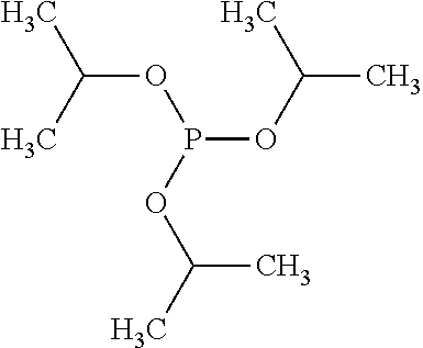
O(P(OC(C)C)OC(C)C)C(C)C
